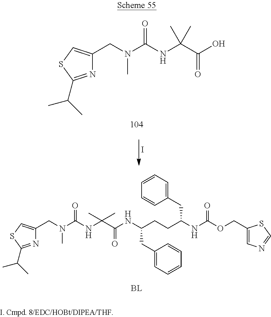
I.O=C(NC(C(O)=O)(C)C)N(CC1=CSC(C(C)C)=N1)C.[BL].O=C(NC(C(NC(CCC(CC1=CC=CC=C1)NC(OCC1=CN=CS1)=O)CC1=CC=CC=C1)=O)(C)C)N(CC1=CSC(C(C)C)=N1)C
